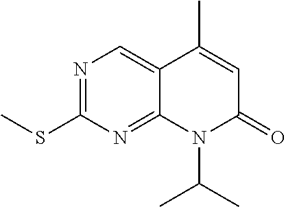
N1=C(SC)N=C2C(=C1)C(C)=CC(=O)N2C(C)C
